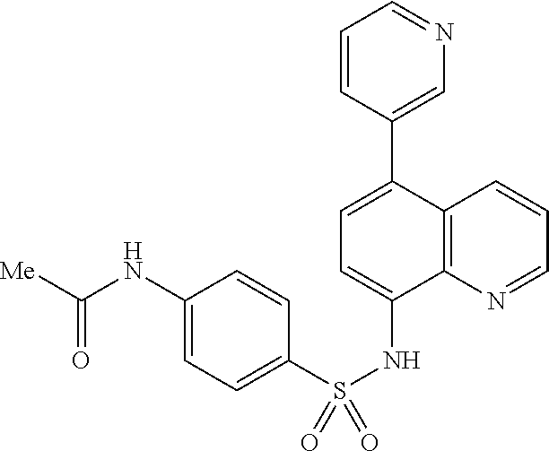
C12=C(N=CC=C1)C(NS(C1=CC=C(NC([Me])=O)C=C1)(=O)=O)=CC=C2C1=CN=CC=C1
